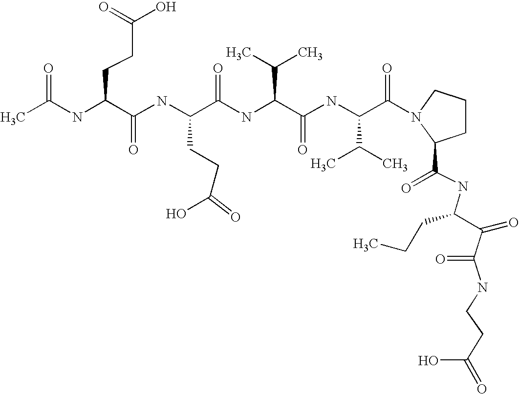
CC(NC(C(NC(C(NC(C(C)C)C(=O)NC(C(C)C)C(=O)N1CCCC1C(=O)NC(C(=O)C(NCCC(O)=O)=O)CCC)=O)CCC(O)=O)=O)CCC(O)=O)=O
